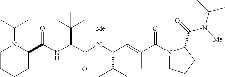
N(C(C(N(C(C(C)C)C=C(C)C(N1CCCC1C(=O)N(C(C)C)[Me])=O)[Me])=O)C(C)(C)C)C(C1N(C(C)C)CCCC1)=O
